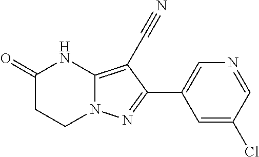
C1C(=O)NC2=C(C#N)C(C3=CN=CC(Cl)=C3)=NN2C1
